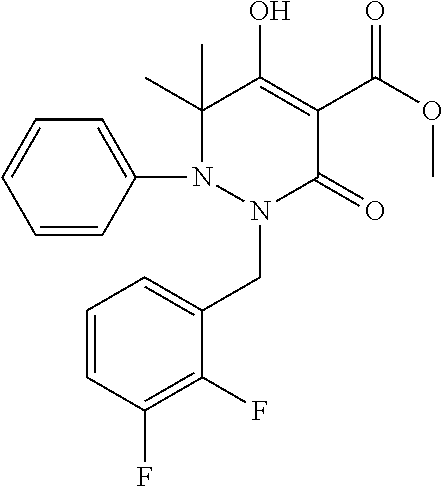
N1(CC2=CC=CC(F)=C2F)N(C2=CC=CC=C2)C(C)(C)C(O)=C(C(OC)=O)C1=O
